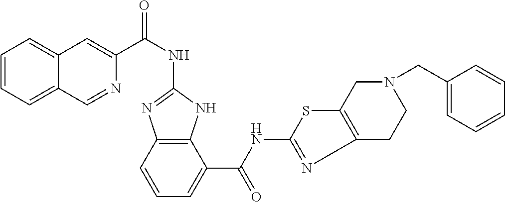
C1(NC(C2=CC3=CC=CC=C3C=N2)=O)=NC2=C(N1)C(C(NC1=NC3=C(S1)CN(CC1=CC=CC=C1)CC3)=O)=CC=C2
